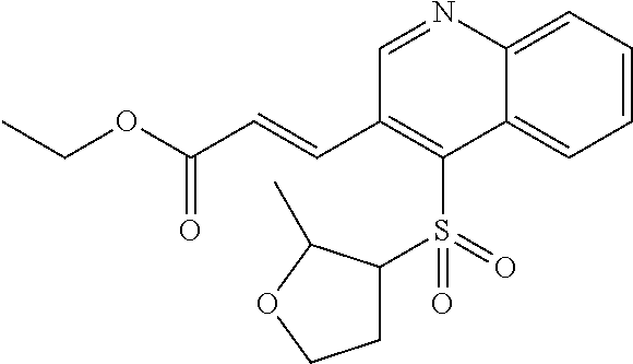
C1=NC2=CC=CC=C2C(S(=O)(C2CCOC2C)=O)=C1C=CC(OCC)=O
